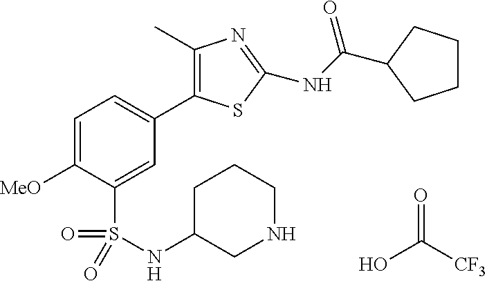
C1=C([MeO])C(S(NC2CNCCC2)(=O)=O)=CC(C2=C(C)N=C(NC(=O)C3CCCC3)S2)=C1.OC([CF3])=O
